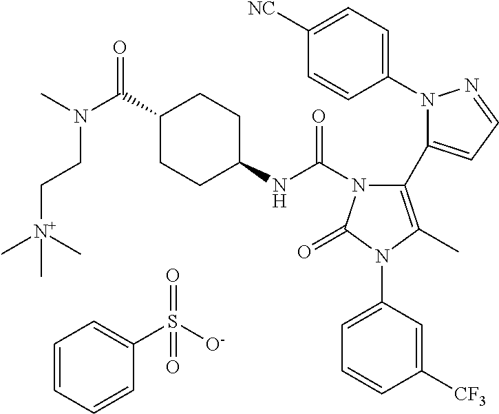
C1(N2N=CC=C2C2=C(C)N(C3=CC=CC([CF3])=C3)C(=O)N2C(NC2CCC(C(N(CC[N+](C)(C)C)C)=O)CC2)=O)=CC=C([NC])C=C1.C1=CC=CC(S([O-])(=O)=O)=C1
